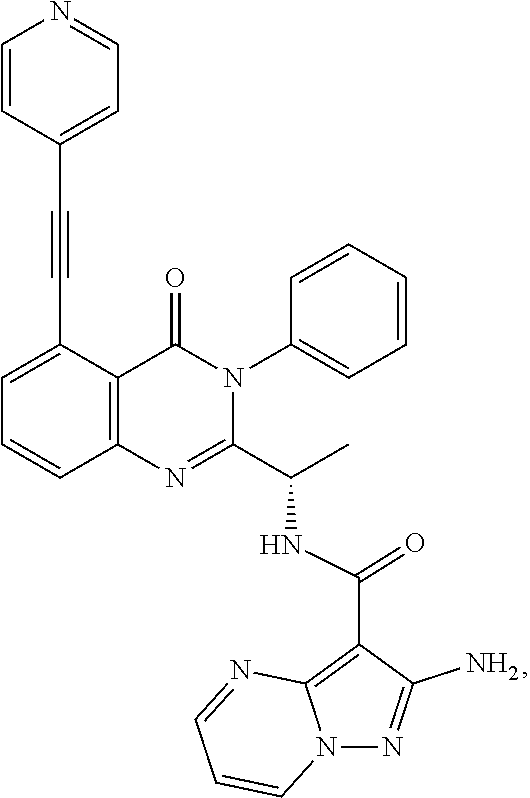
C1=C(C#CC2=CC=NC=C2)C2=C(C=C1)N=C(C(C)NC(C1=C3N(N=C1N)C=CC=N3)=O)N(C1=CC=CC=C1)C2=O
